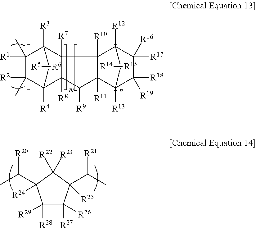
C1([R1])(C)C([R2])(C)C2([R4])C3([R8])C([R7])(C1([R3])C2)C1([R10])C([R11])(C3[R9])C2([R13])C([R18])([R19])C([R17])([R16])C1([R12])C2.[R5][R6].[R14][R15].C1([R28])([R29])C([R27])([R26])C(C(C)[R21])([R25])C([R22])([R23])C1(C(C)[R20])[R24]
